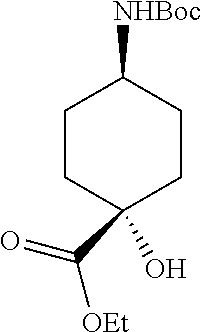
C1CC(O)(C([OEt])=O)CCC1[NHBoc]
